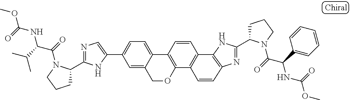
C1(C2=CC=C3C(=C2)COC2=C3C=CC3=C2C=CC2=C3NC(C3CCCN3C(=O)C(C3=CC=CC=C3)NC(=O)OC)=N2)=CN=C(C2CCCN2C(=O)C(C(C)C)NC(=O)OC)N1
